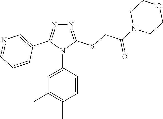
N1=C(SCC(N2CCOCC2)=O)N(C2=CC(C)=C(C)C=C2)C(C2=CN=CC=C2)=N1
